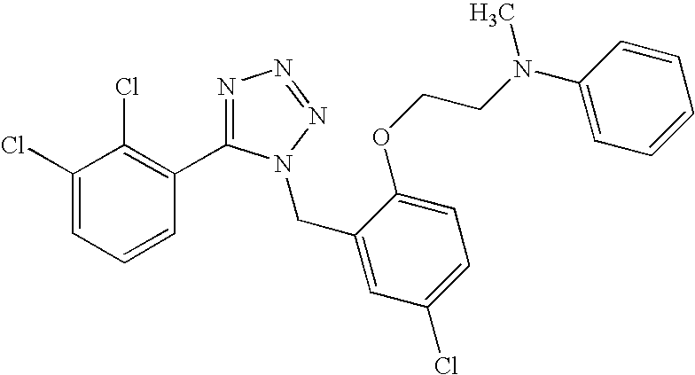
C1(Cl)=CC=CC(C2=NN=NN2CC2=CC(Cl)=CC=C2OCCN(C2=CC=CC=C2)C)=C1Cl
